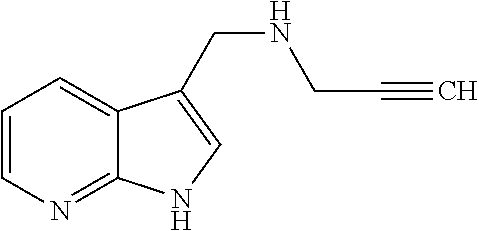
C1=CN=C2C(=C1)C(CNCC#C)=CN2
